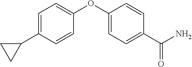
C1=C(C2CC2)C=CC(OC2=CC=C(C(N)=O)C=C2)=C1
